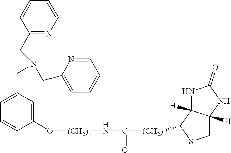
C1=C(CN(CC2=CC=CC=N2)CC2=NC=CC=C2)C=C(O[(CH2)4]NC([(CH2)4]C2C3([H])C([H])(CS2)NC(=O)N3)=O)C=C1
